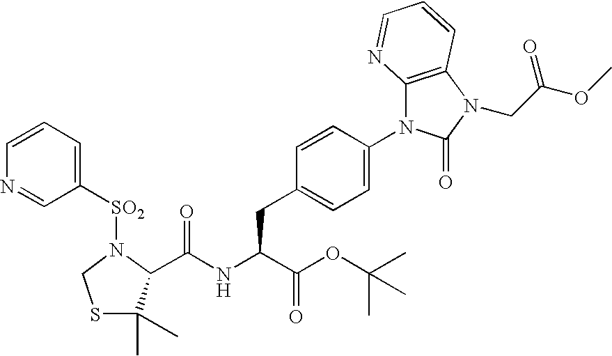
C1=CC(CC(NC(=O)C2C(C)(C)SCN2[SO2]C2=CC=CN=C2)C(OC(C)(C)C)=O)=CC=C1N1C2=C(N(CC(OC)=O)C1=O)C=CC=N2
